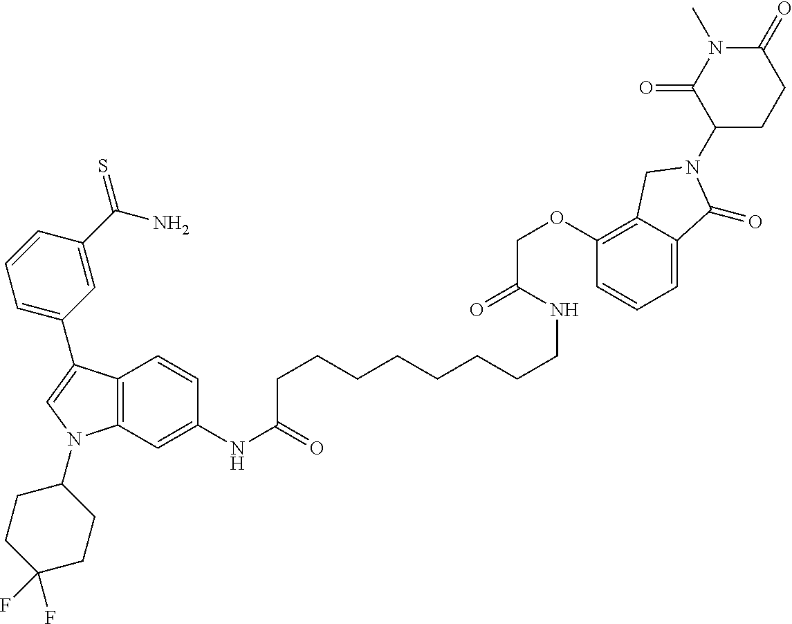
C12=C(C=C(NC(=O)CCCCCCCCNC(=O)COC3=C4C(=CC=C3)C(=O)N(C3CCC(=O)N(C)C3=O)C4)C=C1)N(C1CCC(F)(F)CC1)C=C2C1=CC=CC(C(N)=S)=C1
